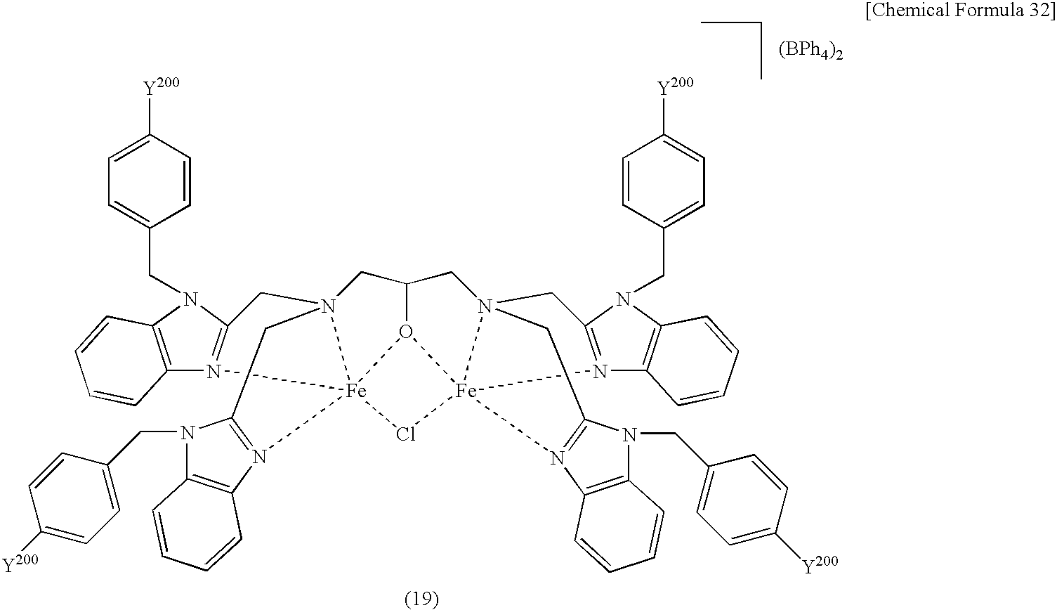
N1(CC2=CC=C([Y200])C=C2)C2=C(N3=C1CN14CC5=N(C6=C(N5CC5=CC=C([Y200])C=C5)C=CC=C6)[Fe]315O1C(C4)CN34CC6=N(C7=C(N6CC6=CC=C([Y200])C=C6)C=CC=C7)[Fe]13(N1=C(C4)N(CC3=CC=C([Y200])C=C3)C3=C1C=CC=C3)Cl5)C=CC=C2
